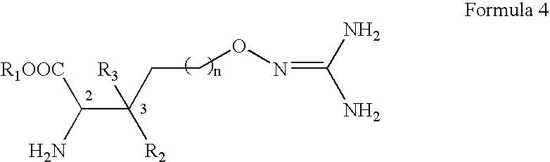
[R1OOC]C(N)C(CCON=C(N)N)([R3])[R2]
